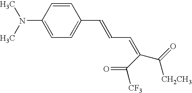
C1=CC(N(C)C)=CC=C1C=CC=C(C(=O)[CF3])C(=O)[CH2CH3]
